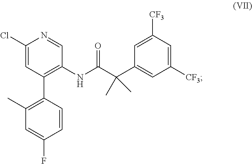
N(C(C(C1=CC([CF3])=CC([CF3])=C1)(C)C)=O)C1=C(C2=C(C)C=C(F)C=C2)C=C(Cl)N=C1
